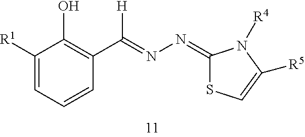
C1([R1])=CC=CC(C(=NN=C2SC=C([R5])N2[R4])[H])=C1O
